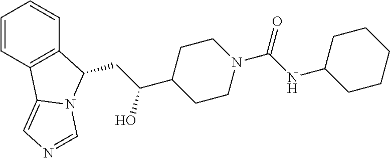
C1=CC2=C(C=C1)C(CC(C1CCN(C(NC3CCCCC3)=O)CC1)O)N1C2=CN=C1
